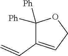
C1([Ph])([Ph])C(C=C)=CCO1
